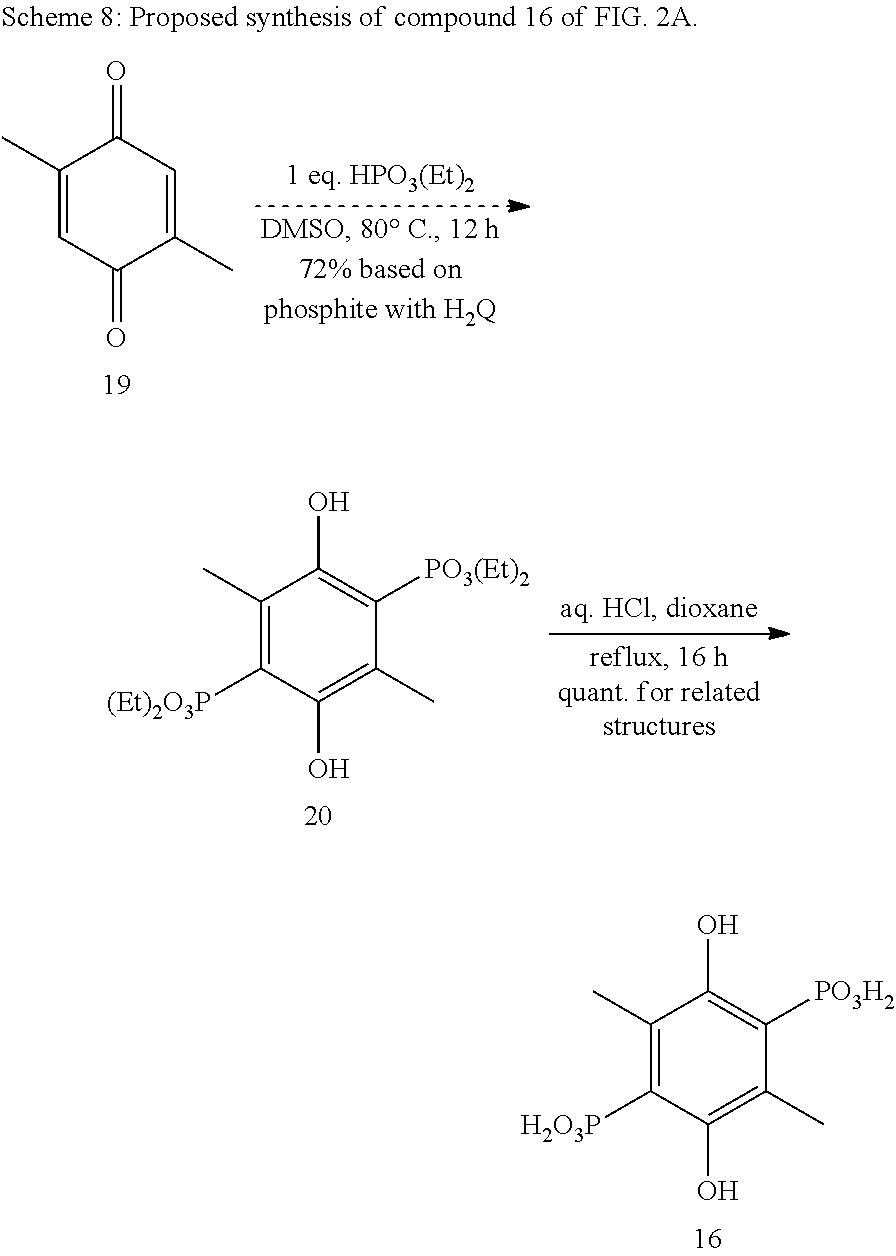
C1(C)=CC(=O)C(C)=CC1=O.C1(C)=C([(Et)2O3P])C(O)=C(C)C([PO3(Et)2])=C1O.C1(C)=C([H2O3P])C(O)=C(C)C([PO3H2])=C1O
